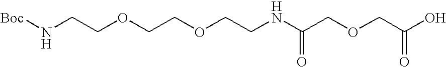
[Boc]NCCOCCOCCNC(COCC(O)=O)=O
